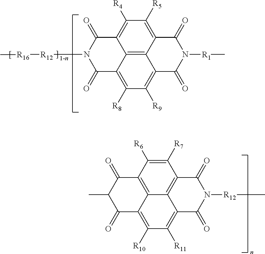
C12=C3C4=C([R5])C([R4])=C1C(=O)N([R12][R16]C)C(=O)C2=C([R8])C([R9])=C3C(=O)N([R1]C)C4=O.C1(C)C(=O)C2=C([R10])C([R11])=C3C4=C(C([R7])=C([R6])C(=C24)C1=O)C(=O)N([R12]C)C3=O
